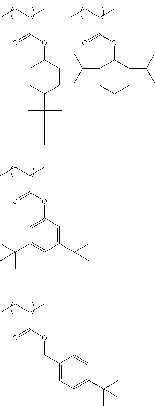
CCC(C)(C)C(OC1=CC(C(C)(C)C)=CC(C(C)(C)C)=C1)=O.CCC(C)(C)C(OCC1=CC=C(C(C)(C)C)C=C1)=O.CCC(C)(C)C(OC1CCC(C(C(C)(C)C)(C)C)CC1)=O.CCC(C)(C)C(OC1C(C(C)C)CCCC1C(C)C)=O
